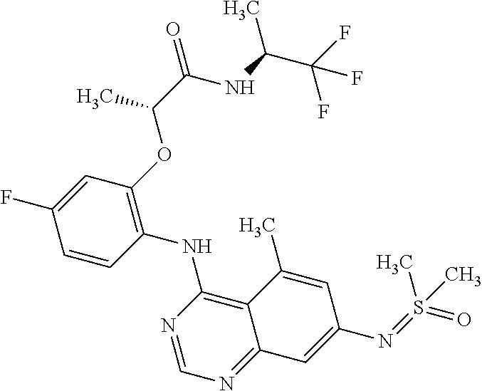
C1=CC(NC2=C3C(=NC=N2)C=C(N=S(=O)(C)C)C=C3C)=C(OC(C(NC(C(F)(F)F)C)=O)C)C=C1F
